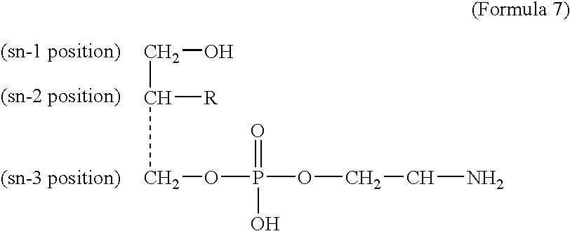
C(CO)([R])COP(OCCN)(O)=O
